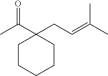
O=C(C1(CC=C(C)C)CCCCC1)C
